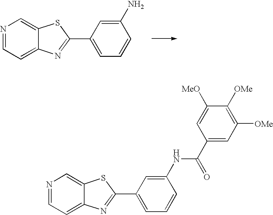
N1=CC=C2C(=C1)SC(C1=CC=CC(N)=C1)=N2.N1=CC=C2C(=C1)SC(C1=CC=CC(NC(C3=CC([OMe])=C([OMe])C([MeO])=C3)=O)=C1)=N2
